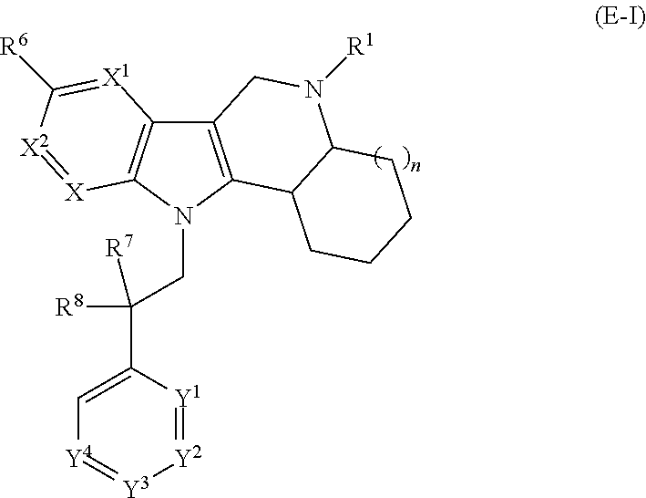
C12=C(N(CC([R8])([R7])C3=C[Y4]=[Y3][Y2]=[Y1]3)C3=C1[X1]=C([R6])[X2]=[X]3)C1C(N([R1])C2)CCCC1
